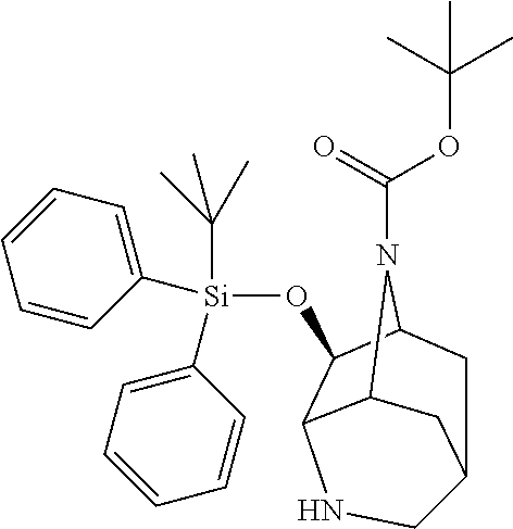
C12C3C(O[Si](C(C)(C)C)(C4=CC=CC=C4)C4=CC=CC=C4)C(N1C(=O)OC(C)(C)C)CC(C2)CN3
